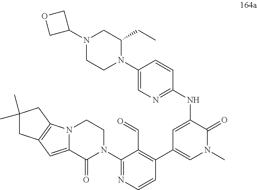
N12C(=CC3=C1CC(C)(C)C3)C(=O)N(C1=NC=CC(C3=CN(C)C(=O)C(NC4=NC=C(N5C(CC)CN(C6COC6)CC5)C=C4)=C3)=C1C=O)CC2
